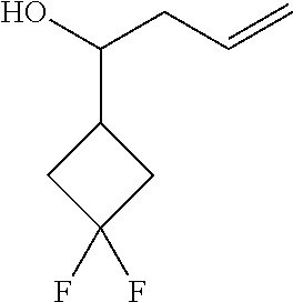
C(C=C)C(O)C1CC(F)(F)C1
